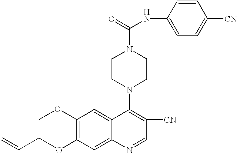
O(C1=C(OC)C=C2C(=C1)N=CC([CN])=C2N1CCN(C(=O)NC2=CC=C([CN])C=C2)CC1)CC=C
